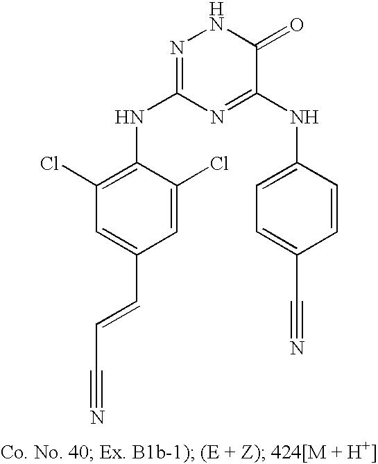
C1=C(C=CC#N)C=C(Cl)C(NC2=NNC(=O)C(NC3=CC=C(C#N)C=C3)=N2)=C1Cl
